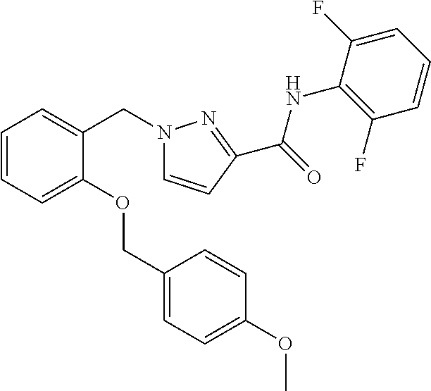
C1=CC=C(OCC2=CC=C(OC)C=C2)C(CN2C=CC(C(=O)NC3=C(F)C=CC=C3F)=N2)=C1
